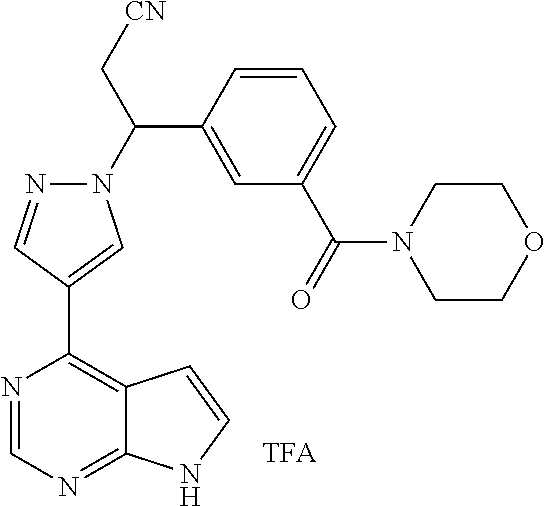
C1(C(N2N=CC(C3=C4C(=NC=N3)NC=C4)=C2)C[CN])=CC(C(=O)N2CCOCC2)=CC=C1
